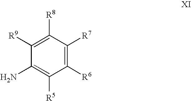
C1([R6])=C([R7])C([R8])=C([R9])C(N)=C1[R5]
